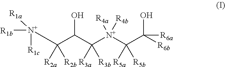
[N+](C(C(C([N+](C(C([R6b])([R6a])O)([R5a])[R5b])([R4b])[R4a])([R3a])[R3b])O)([R2a])[R2b])([R1c])([R1b])[R1a]
